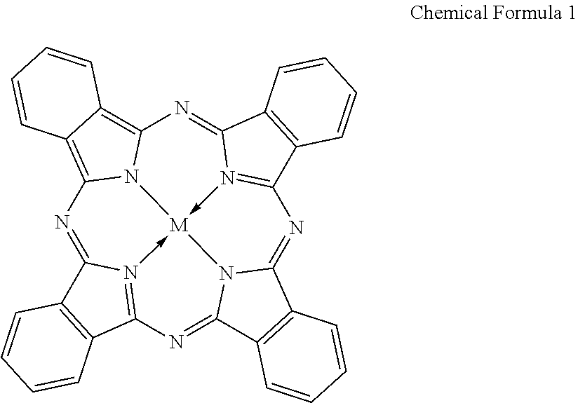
N1=C2N3->[M]45-N6=C(C7=C(C6=NC6=C8C(=C1N64)C=CC=C8)C=CC=C7)N=C1N5C(=NC=3C3=C2C=CC=C3)C2=C1C=CC=C2
